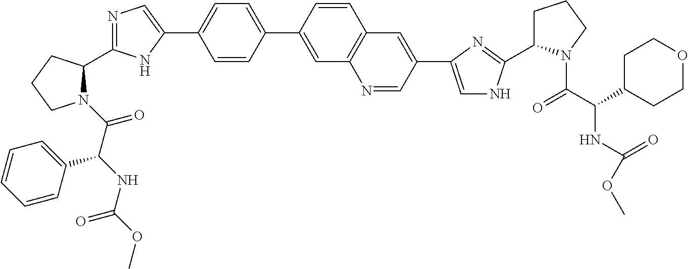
N1(C(C(NC(=O)OC)C2=CC=CC=C2)=O)C(C2=NC=C(C3=CC=C(C4=CC5=C(C=C4)C=C(C4=CNC(C6CCCN6C(C(NC(=O)OC)C6CCOCC6)=O)=N4)C=N5)C=C3)N2)CCC1
